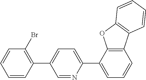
C1=NC(C2=CC=CC3=C2OC2=C3C=CC=C2)=CC=C1C1=C(Br)C=CC=C1
